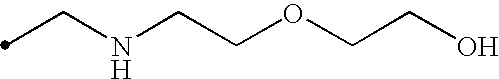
C(NCCOCCO)C
